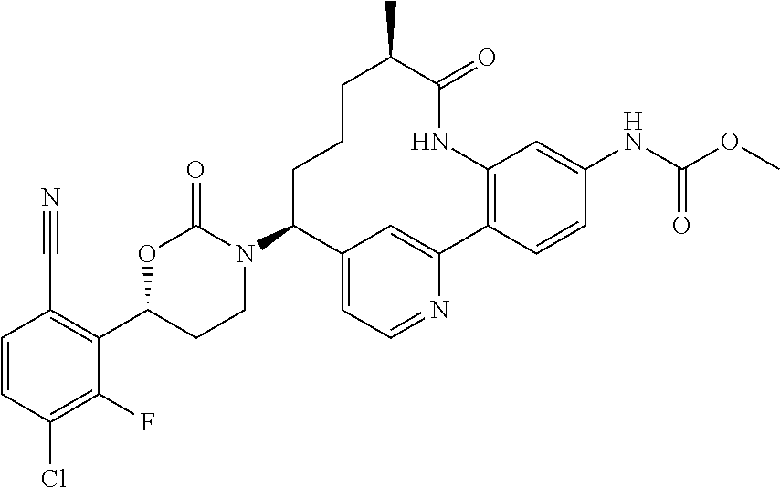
C1(C#N)=C(C2CCN(C3C4=CC=NC(=C4)C4=C(NC(=O)C(C)CCC3)C=C(NC(OC)=O)C=C4)C(=O)O2)C(F)=C(Cl)C=C1
